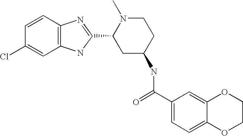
C1=CC2=C(C=C1Cl)NC(C1CC(NC(C3=CC=C4C(=C3)OCCO4)=O)CCN1C)=N2
